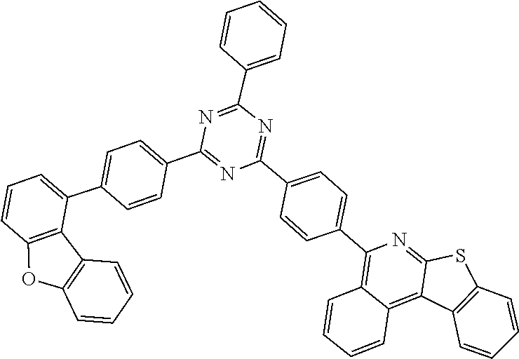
C1=C(C2=NC(C3=CC=C(C4=C5C(=C6C(=N4)SC4=C6C=CC=C4)C=CC=C5)C=C3)=NC(C3=CC=CC=C3)=N2)C=CC(C2=CC=CC3=C2C2=C(O3)C=CC=C2)=C1
